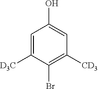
C1=C([D3C])C(Br)=C([CD3])C=C1O
